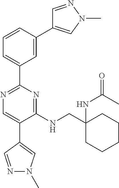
N1=C(C2=CC=CC(C3=CN(C)N=C3)=C2)N=C(NCC2(NC(=O)C)CCCCC2)C(C2=CN(C)N=C2)=C1
